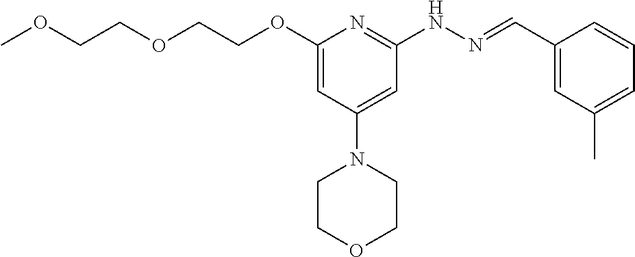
O(CCOC)CCOC1=CC(N2CCOCC2)=CC(NN=CC2=CC(C)=CC=C2)=N1
